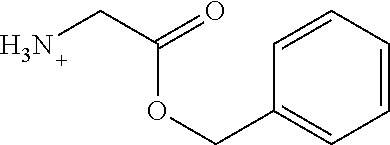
C1=CC=CC(COC(CN)=O)=C1
